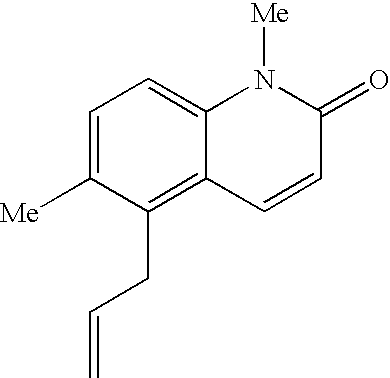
C1=C([Me])C(CC=C)=C2C(=C1)N([Me])C(=O)C=C2
